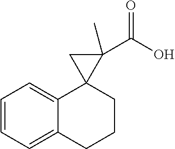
C1=CC=C2C(=C1)CCCC21C(C(O)=O)(C)C1
